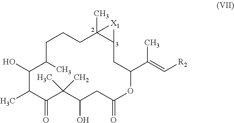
C1(O)C(C)C(=O)C(C)(C)C(O)CC(=O)OC(C(=C[R2])C)CC2C(C)(CCCC1C)[X1]2
